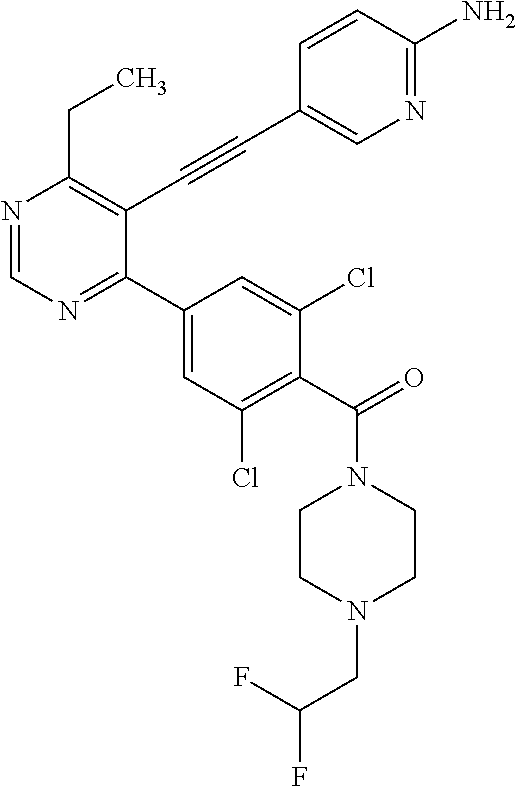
N1=CN=C(C2=CC(Cl)=C(C(=O)N3CCN(CC(F)F)CC3)C(Cl)=C2)C(C#CC2=CN=C(N)C=C2)=C1CC
